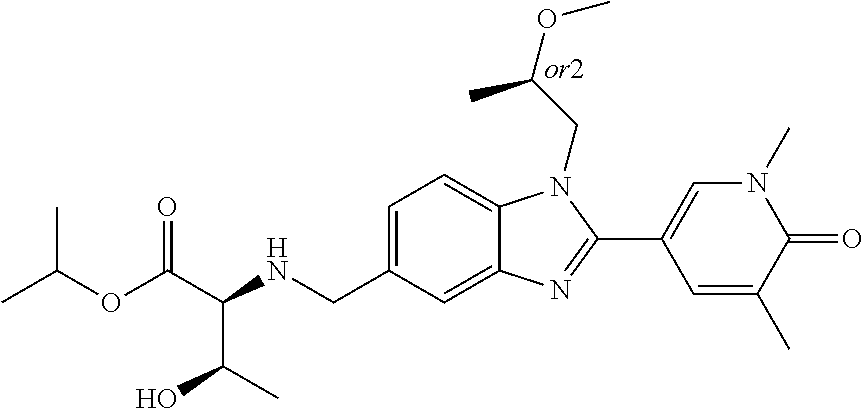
C12=CC(CNC(C(C)O)C(OC(C)C)=O)=CC=C1N(CC(OC)C)C(C1=CN(C)C(=O)C(C)=C1)=N2
